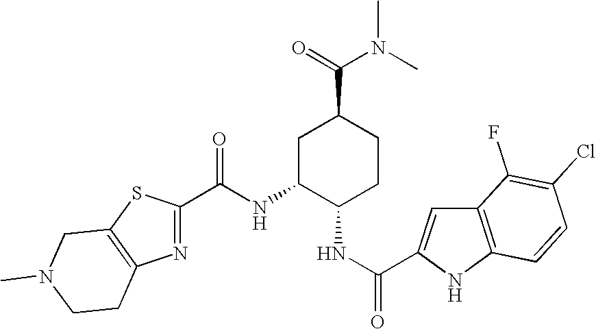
C1(C(NC2C(NC(C3=CC4=C(N3)C=CC(Cl)=C4F)=O)CCC(C(N(C)C)=O)C2)=O)=NC2=C(S1)CN(C)CC2
